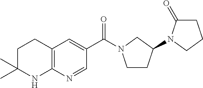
C12=C(C=C(C(=O)N3CCC(N4C(=O)CCC4)C3)C=N1)CCC(C)(C)N2
